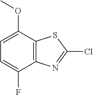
C1=C(F)C2=C(C(OC)=C1)SC(Cl)=N2
